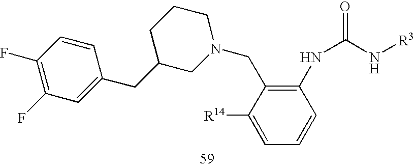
C1(F)=C(F)C=C(CC2CN(CC3=C(NC(=O)N[R3])C=CC=C3[R14])CCC2)C=C1
